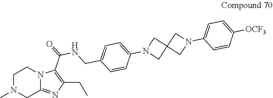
C1N(C)CC2=NC(CC)=C(C(=O)NCC3=CC=C(N4CC5(C4)CN(C4=CC=C([OCF3])C=C4)C5)C=C3)N2C1
